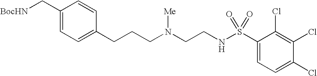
C1(C[BocHN])=CC=C(CCCN(CCNS(C2=CC=C(Cl)C(Cl)=C2Cl)(=O)=O)[Me])C=C1
